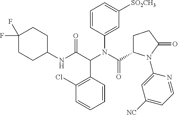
C1=CC(C(C(NC2CCC(F)(F)CC2)=O)N(C(=O)C2CCC(=O)N2C2=CC([NC])=CC=N2)C2=CC([SO2CH3])=CC=C2)=C(Cl)C=C1
